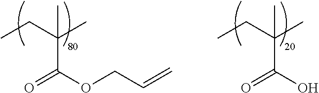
C(C(OCC=C)=O)(CC)(C)C.C(C(O)=O)(CC)(C)C
